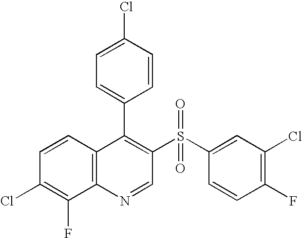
C12=C(C=CC(Cl)=C1F)C(C1=CC=C(Cl)C=C1)=C(S(C1=CC(Cl)=C(F)C=C1)(=O)=O)C=N2
